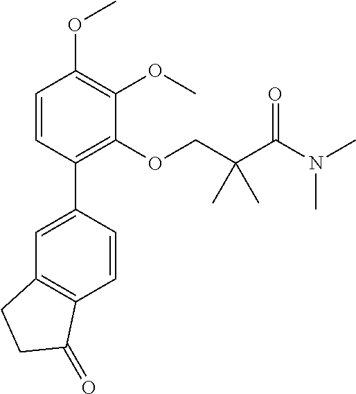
C1=CC(C2=CC3=C(C=C2)C(=O)CC3)=C(OCC(C(N(C)C)=O)(C)C)C(OC)=C1OC
